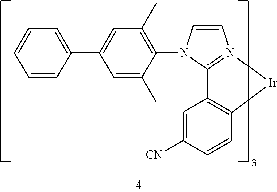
C1=CN(C2=C(C)C=C(C3=CC=CC=C3)C=C2C)C2=N1[Ir]C1=C2C=C([CN])C=C1
